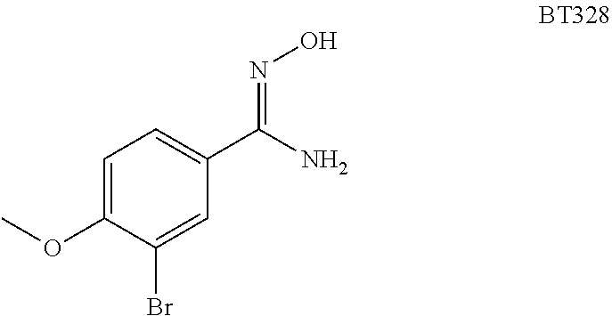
C1=C(OC)C(Br)=CC(C(N)=NO)=C1
